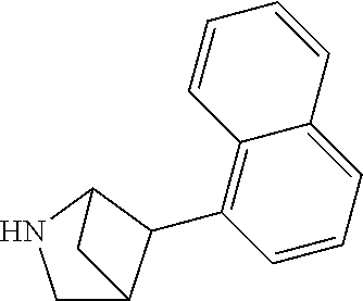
C1=CC=C2C(=C1C1C3CNC1C3)C=CC=C2
